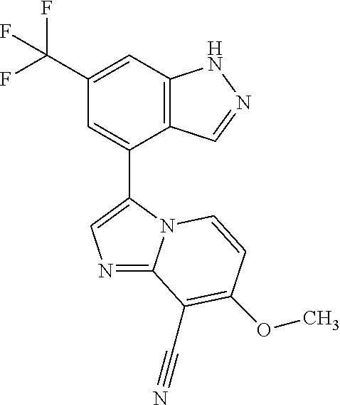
C12=C(C=C(C(F)(F)F)C=C1C1=CN=C3N1C=CC(OC)=C3C#N)NN=C2
